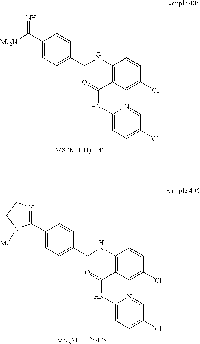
N=C(C1=CC=C(CNC2=C(C(=O)NC3=CC=C(Cl)C=N3)C=C(Cl)C=C2)C=C1)[Me2N].C1(C2=NCCN2[Me])=CC=C(CNC2=C(C(=O)NC3=CC=C(Cl)C=N3)C=C(Cl)C=C2)C=C1
